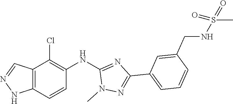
N1(C)N=C(C2=CC=CC(CNS(=O)(=O)C)=C2)N=C1NC1=C(Cl)C2=C(NN=C2)C=C1
